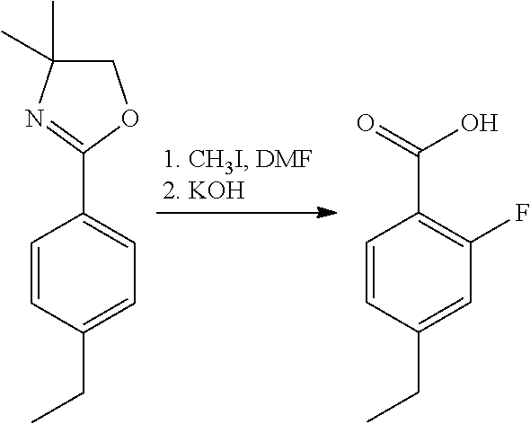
C1C(C)(C)N=C(C2=CC=C(CC)C=C2)O1.C(C1=C(F)C=C(CC)C=C1)(=O)O
